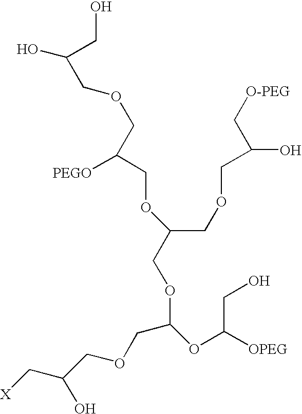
[PEGO]C(COC(COC(OC([OPEG])CO)COCC(C[X])O)COCC(O)C[O-PEG])COCC(CO)O
